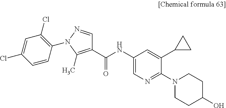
C1(C(NC2=CN=C(N3CCC(O)CC3)C(C3CC3)=C2)=O)=C(C)N(C2=C(Cl)C=C(Cl)C=C2)N=C1
